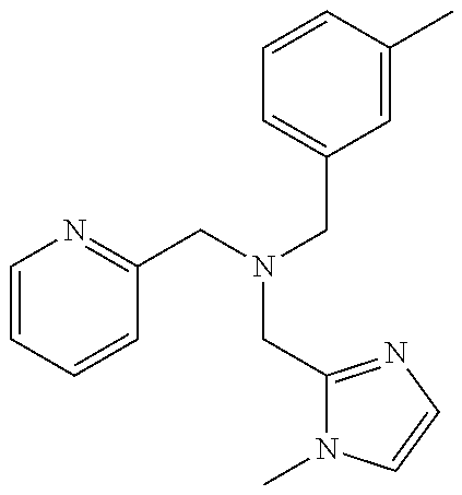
C1=CC=CC(CN(CC2=NC=CN2C)CC2=CC=CC(C)=C2)=N1
